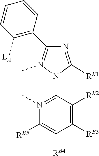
C1(C2=N(C)N(C3=N(C)C([RB5])=C([RB4])C([RB3])=C3[RB2])C([RB1])=N2)=C([LA])C=CC=C1
